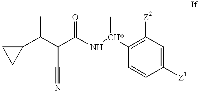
C(C(C(N[CH*](C)C1=C([Z2])C=C([Z1])C=C1)=O)C#N)(C1CC1)C
